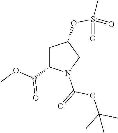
C1C(C(OC)=O)N(C(=O)OC(C)(C)C)CC1OS(=O)(C)=O
